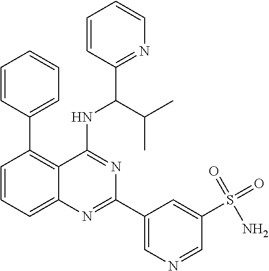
C1=CC(C2=C3C(=CC=C2)N=C(C2=CN=CC(S(=O)(=O)N)=C2)N=C3NC(C2=NC=CC=C2)C(C)C)=CC=C1
